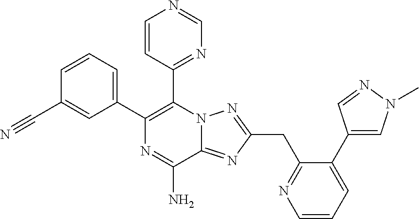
C1(C2=C(C3=NC=NC=C3)N3C(=NC(CC4=NC=CC=C4C4=CN(C)N=C4)=N3)C(N)=N2)=CC=CC(C#N)=C1
